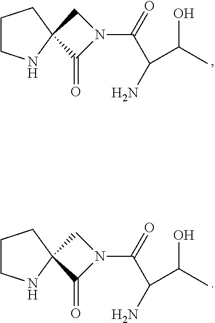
C1CNC2(C1)C(=O)N(C(=O)C(N)C(C)O)C2.C1CNC2(C1)C(=O)N(C(=O)C(N)C(C)O)C2
